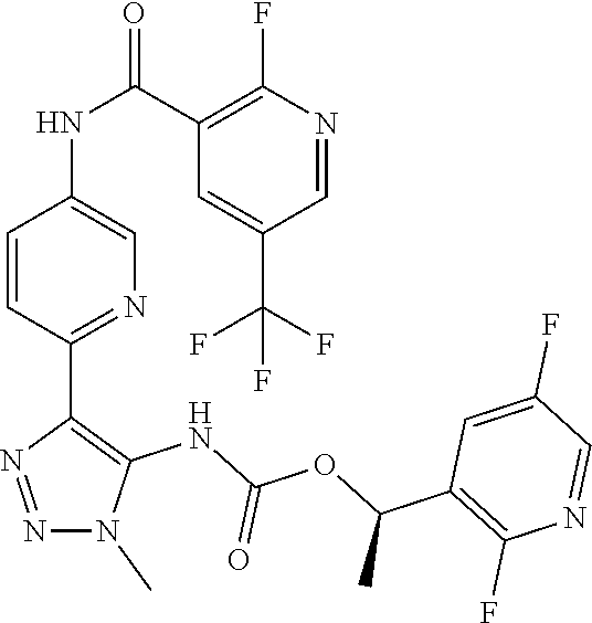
N1(C)N=NC(C2=NC=C(NC(C3=C(F)N=CC(C(F)(F)F)=C3)=O)C=C2)=C1NC(OC(C1=C(F)N=CC(F)=C1)C)=O
